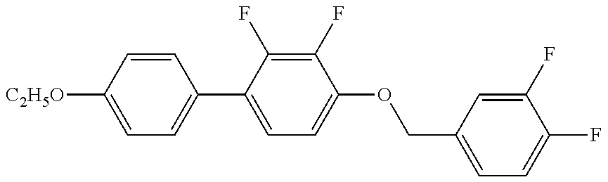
C1=C([C2H5O])C=CC(C2=CC=C(OCC3=CC=C(F)C(F)=C3)C(F)=C2F)=C1
